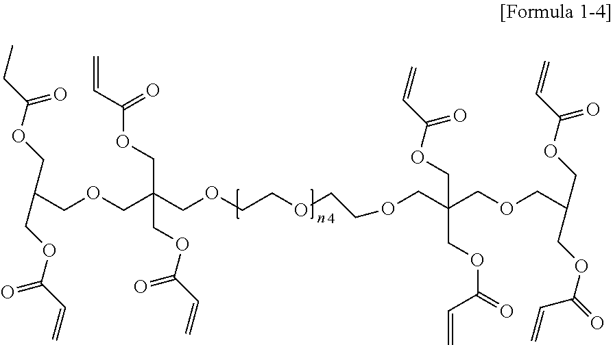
C(COCCOCCOCC(COCC(COC(=O)C=C)COC(=O)C=C)(COC(C=C)=O)COC(=O)C=C)(COC(C=C)=O)(COC(C=C)=O)COCC(COC(CC)=O)COC(C=C)=O
